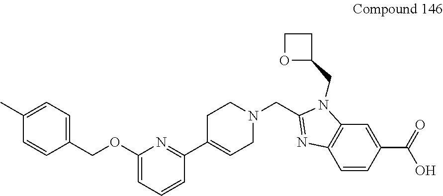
C1(C)=CC=C(COC2=CC=CC(C3=CCN(CC4=NC5=C(N4CC4CCO4)C=C(C(=O)O)C=C5)CC3)=N2)C=C1
